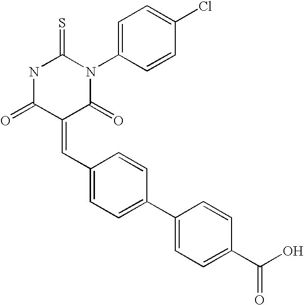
N1C(=O)C(=CC2=CC=C(C3=CC=C(C(O)=O)C=C3)C=C2)C(=O)N(C2=CC=C(Cl)C=C2)C1=S
